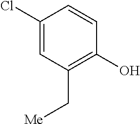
C1(Cl)=CC(C[Me])=C(O)C=C1
